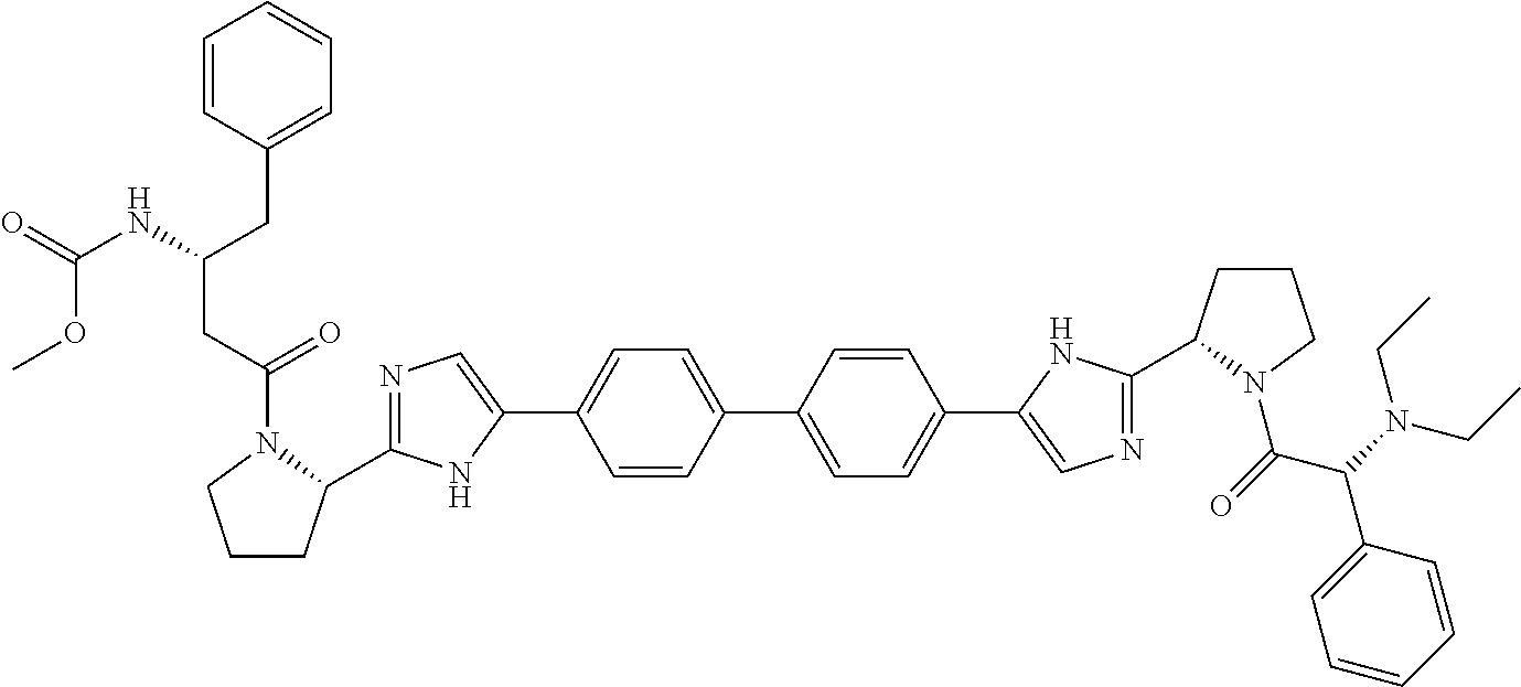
C1CC(C2=NC=C(C3=CC=C(C4=CC=C(C5=CN=C(C6CCCN6C(=O)C(N(CC)CC)C6=CC=CC=C6)N5)C=C4)C=C3)N2)N(C(CC(CC2=CC=CC=C2)NC(=O)OC)=O)C1
